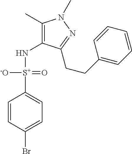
C1=CC(Br)=CC=C1[S+]([-O])(NC1=C(C)N(C)N=C1CCC1=CC=CC=C1)=O
